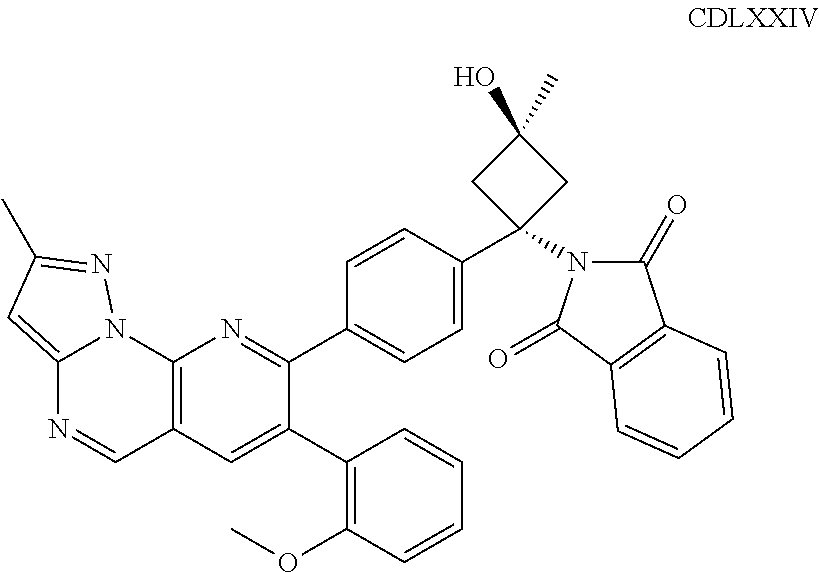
C12=C(C=C(C3=C(OC)C=CC=C3)C(C3=CC=C(C4(N5C(=O)C6=C(C5=O)C=CC=C6)CC(C)(O)C4)C=C3)=N1)C=NC1=CC(C)=NN21
